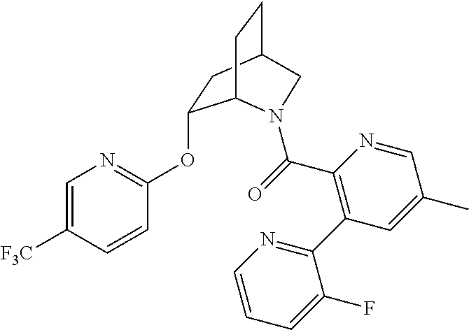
C1(OC2=NC=C([F3C])C=C2)CC2CCC1N(C(=O)C1=C(C3=NC=CC=C3F)C=C(C)C=N1)C2
